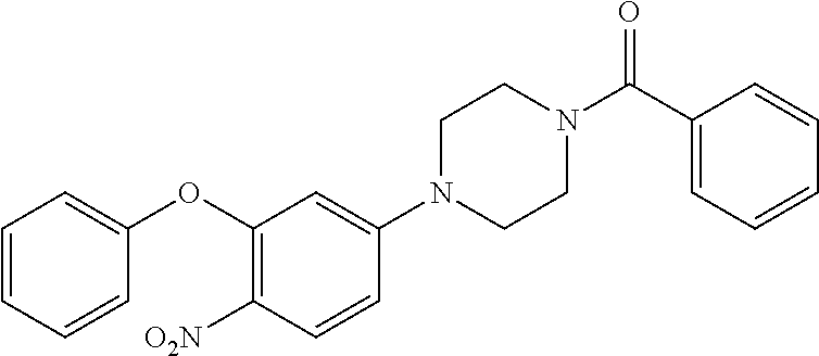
C1=C(OC2=C([O2N])C=CC(N3CCN(C(C4=CC=CC=C4)=O)CC3)=C2)C=CC=C1
